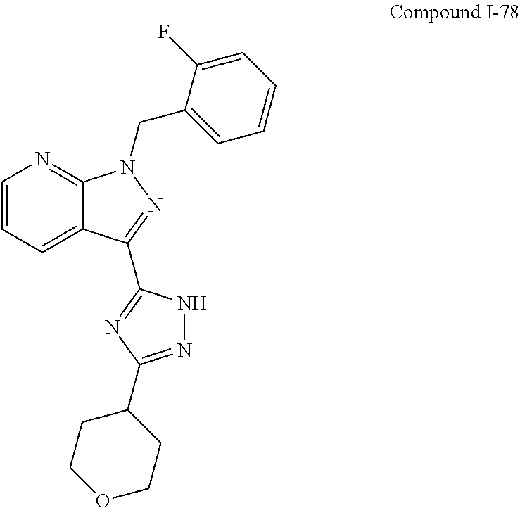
C12=CC=CN=C1N(CC1=CC=CC=C1F)N=C2C1=NC(C2CCOCC2)=NN1
